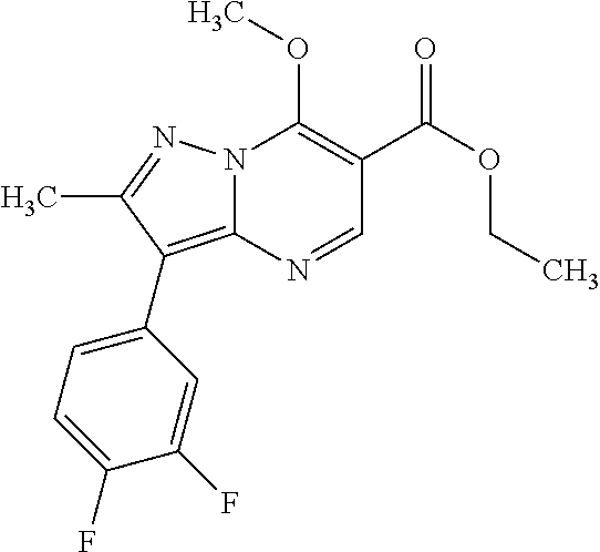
N12C(=C(C3=CC=C(F)C(F)=C3)C(C)=N1)N=CC(C(=O)OCC)=C2OC
